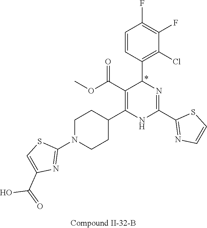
C1(F)=C(F)C=CC(C2N=C(C3=NC=CS3)NC(C3CCN(C4=NC(C(O)=O)=CS4)CC3)=C2C(OC)=O)=C1Cl
